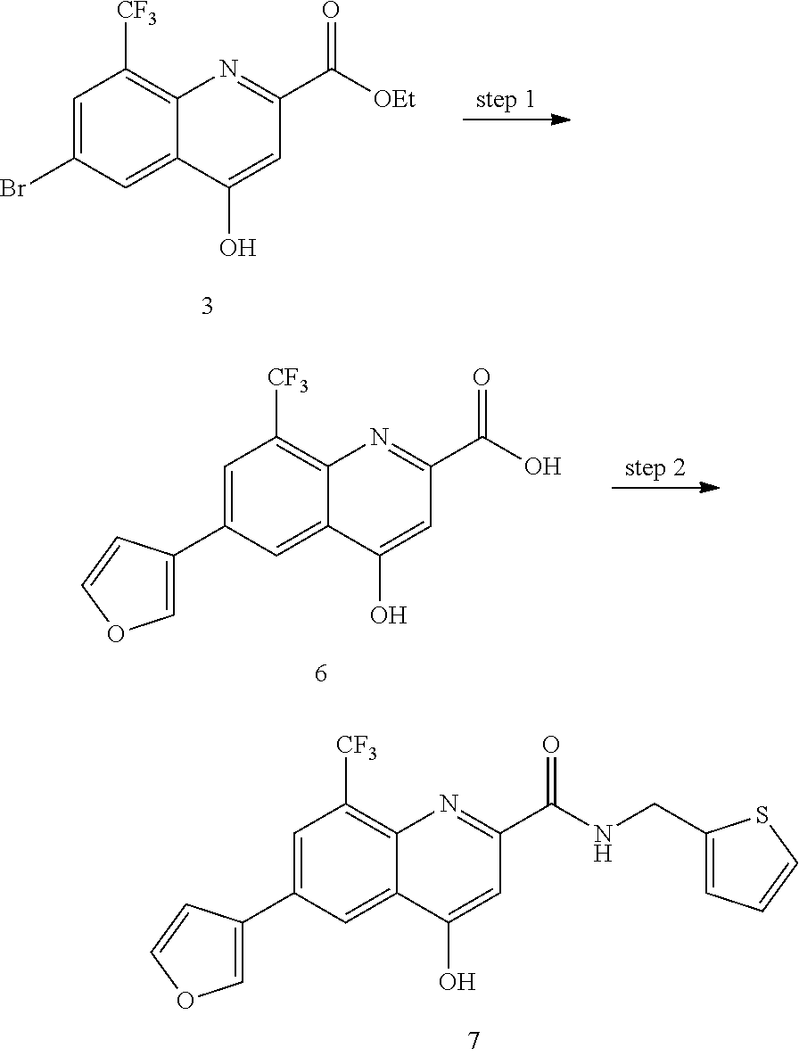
C1=C(Br)C=C2C(=C1[CF3])N=C(C([OEt])=O)C=C2O.C1=C(C2=COC=C2)C=C2C(=C1[CF3])N=C(C(NCC1=CC=CS1)=O)C=C2O.C1=C(C2=COC=C2)C=C2C(=C1[CF3])N=C(C(O)=O)C=C2O
